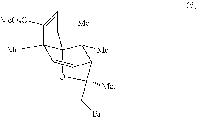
C12C([Me])([Me])C3(C([Me])(C=C1)C([MeO2C])=CC3)OC2([Me])CBr
